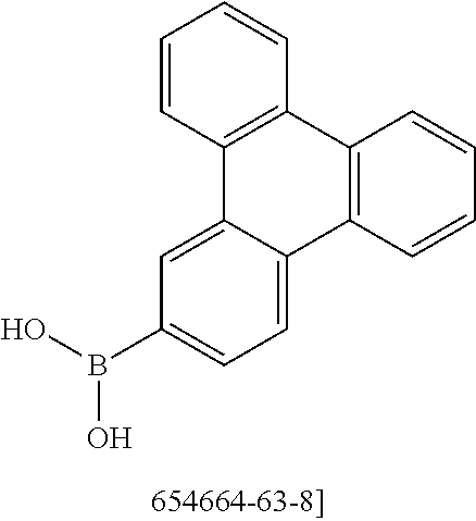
C1=C2C(=CC=C1B(O)O)C1=C(C3=C2C=CC=C3)C=CC=C1
